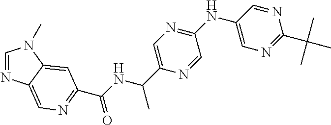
C1=NC2=CN=C(C(=O)NC(C)C3=CN=C(NC4=CN=C(C(C)(C)C)N=C4)C=N3)C=C2N1C
